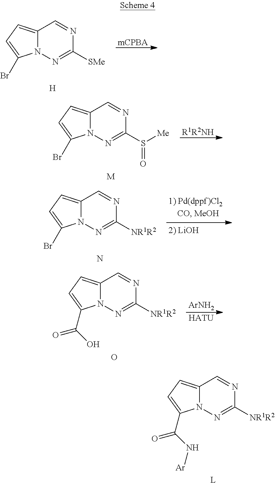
C12=CC=C(C(=O)N[Ar])N1N=C([NR1R2])N=C2.[L].C12=CC=C(Br)N1N=C([SMe])N=C2.[H].[mCPBA].[M].C12=CC=C(Br)N1N=C(S(=O)[Me])N=C2.[R1R2NH].N.C12=CC=C(Br)N1N=C([NR1R2])N=C2.C12=CC=C(C(=O)O)N1N=C([NR1R2])N=C2.O.[ArNH2].[HATU]
